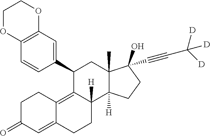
O1C2=C(C=C(C3C4=C5C(=CC(=O)CC5)CCC4([H])C4([H])C(C)(C3)C(O)(C#CC([D])([D])[D])CC4)C=C2)OCC1
